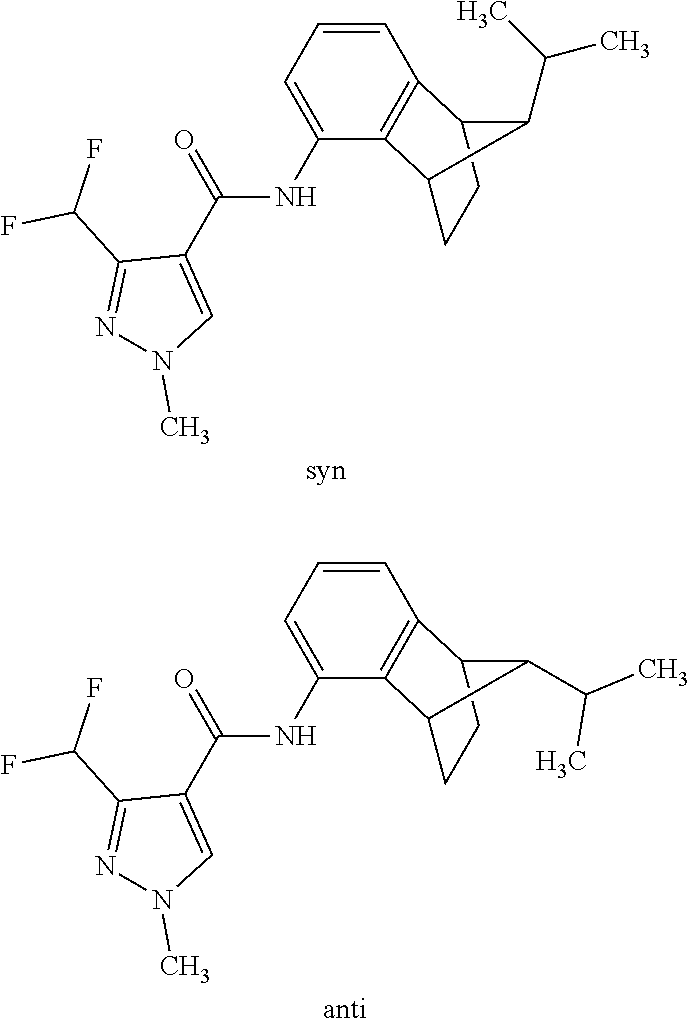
C1(NC(C2=CN(C)N=C2C(F)F)=O)=CC=CC2=C1C1CCC2C1C(C)C.C1(NC(C2=CN(C)N=C2C(F)F)=O)=CC=CC2=C1C1CCC2C1C(C)C
